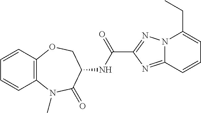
C12=C(N(C)C(=O)C(NC(C3=NN4C(=N3)C=CC=C4CC)=O)CO1)C=CC=C2
